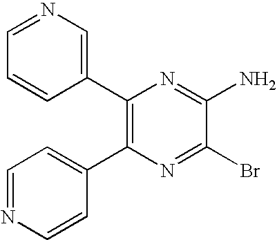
C1(C2=C(C3=CC=NC=C3)N=C(Br)C(N)=N2)=CN=CC=C1
